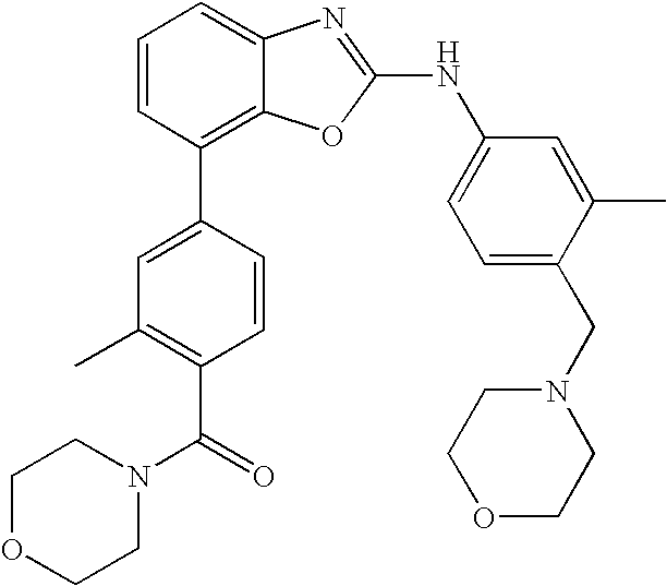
C1=CC(C2=CC(C)=C(C(N3CCOCC3)=O)C=C2)=C2C(=C1)N=C(NC1=CC=C(CN3CCOCC3)C(C)=C1)O2
